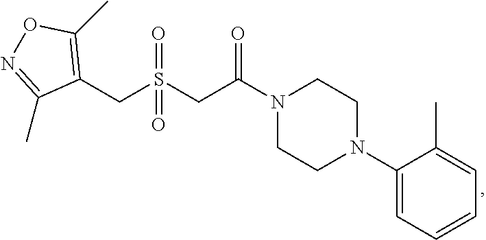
N1(C(CS(CC2=C(C)ON=C2C)(=O)=O)=O)CCN(C2=CC=CC=C2C)CC1
